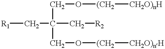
[R1]CC(C[R2])(CO[(CH2][CH2O)nH])CO[(CH2][CH2O)nH]
